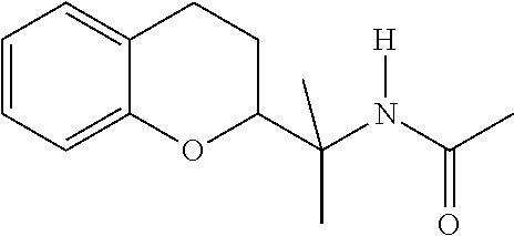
C1=CC=C2C(=C1)CCC(C(N(C(C)=O)[H])(C)C)O2
